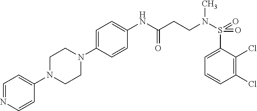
C1=NC=CC(N2CCN(C3=CC=C(NC(CCN(S(=O)(=O)C4=CC=CC(Cl)=C4Cl)C)=O)C=C3)CC2)=C1
